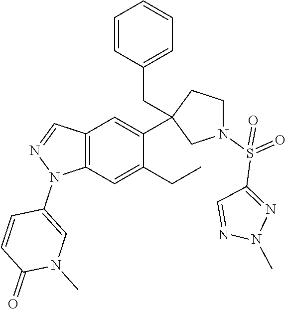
C12=C(C=C(CC)C(C3(CC4=CC=CC=C4)CN(S(=O)(C4=NN(C)N=C4)=O)CC3)=C1)N(C1=CN(C)C(=O)C=C1)N=C2
